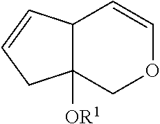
C12([OR1])C(C=COC1)C=CC2
